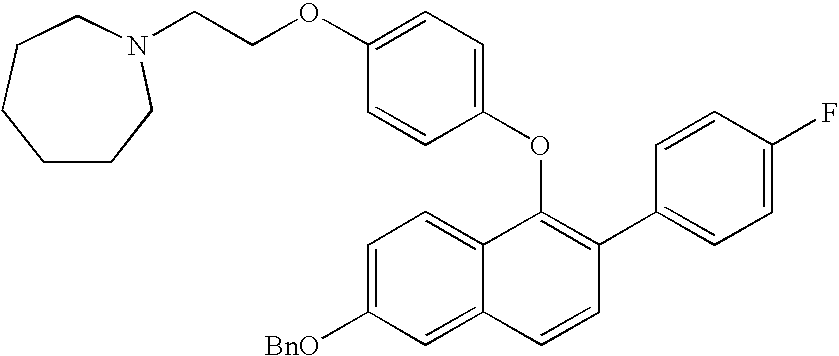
O(C1=C(C2=CC=C(F)C=C2)C=CC2=CC([BnO])=CC=C12)C1=CC=C(OCCN2CCCCCC2)C=C1
